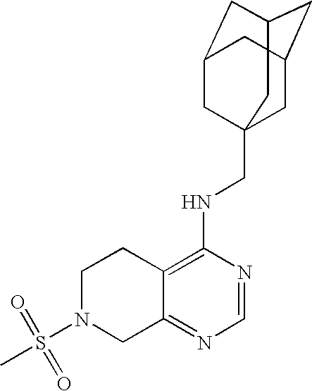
S(N1CC2=NC=NC(NCC34CC5CC(CC(C3)C5)C4)=C2CC1)(=O)(=O)C
